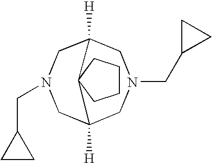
C1C2([H])CN(CC3CC3)CC([H])(CN1CC1CC1)C21CCCC1
